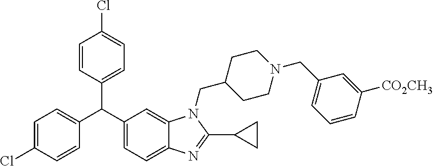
C1=C(Cl)C=CC(C(C2=CC=C3C(=C2)N(CC2CCN(CC4=CC=CC([CO2CH3])=C4)CC2)C(C2CC2)=N3)C2=CC=C(Cl)C=C2)=C1
